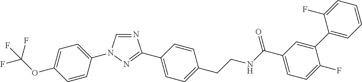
C1=CC(N2C=NC(C3=CC=C(CCNC(C4=CC=C(F)C(C5=CC=CC=C5F)=C4)=O)C=C3)=N2)=CC=C1OC(F)(F)F
